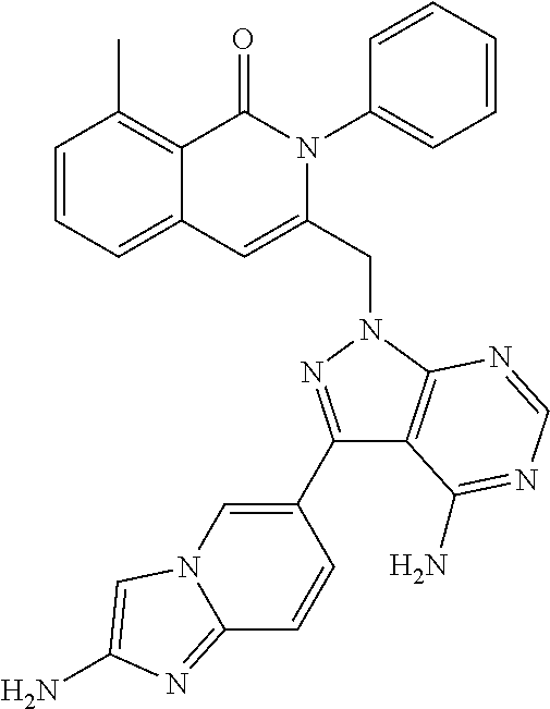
C1=CC=C2C(=C1C)C(=O)N(C1=CC=CC=C1)C(CN1C3=C(C(C4=CN5C(=NC(N)=C5)C=C4)=N1)C(N)=NC=N3)=C2
